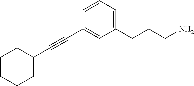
C1(C#CC2=CC(CCCN)=CC=C2)CCCCC1
